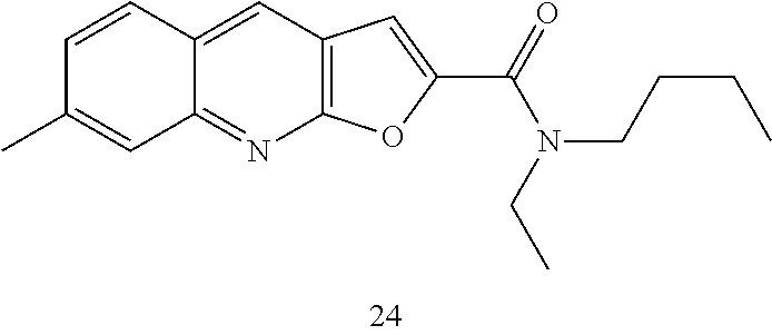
C1=CC2=CC3=C(N=C2C=C1C)OC(C(=O)N(CC)CCCC)=C3
